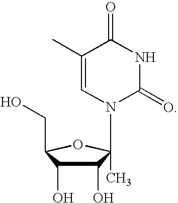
C1(O)C(O)C(CO)OC1(C)N1C=C(C)C(=O)NC1=O
